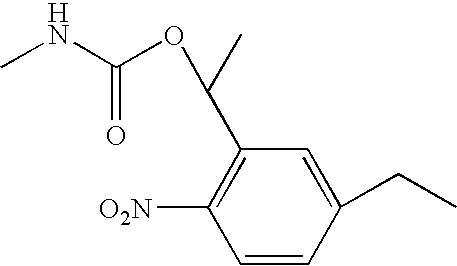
C1=CC(CC)=CC(C(C)OC(NC)=O)=C1[O2N]
